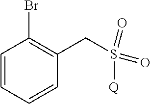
C(S(=O)(=O)[Q])C1=C(Br)C=CC=C1
